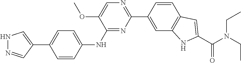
C1=CC(C2=NC=C(OC)C(NC3=CC=C(C4=CNN=C4)C=C3)=N2)=CC2=C1C=C(C(N(CC)CC)=O)N2
